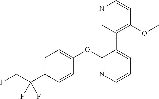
C1(OC2=CC=C(C(F)(F)CF)C=C2)=NC=CC=C1C1=C(OC)C=CN=C1
